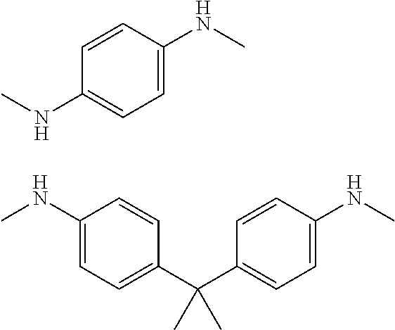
C1=CC(NC)=CC=C1NC.CNC1=CC=C(C(C2=CC=C(NC)C=C2)(C)C)C=C1
